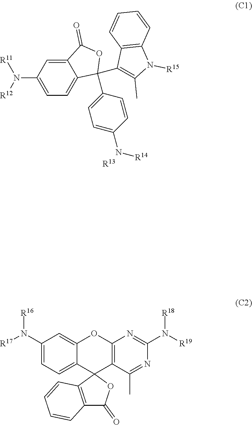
C12=CC(N([R12])[R11])=CC=C1C(C1=CC=C(N[R14])C=C1)(C1=C(C)N([R15])C3=C1C=CC=C3)OC2=O.[R13].C1(N([R17])[R16])=CC=C2C(=C1)OC1=C(C23C2=C(C(=O)O3)C=CC=C2)C(C)=NC(N([R19])[R18])=N1
